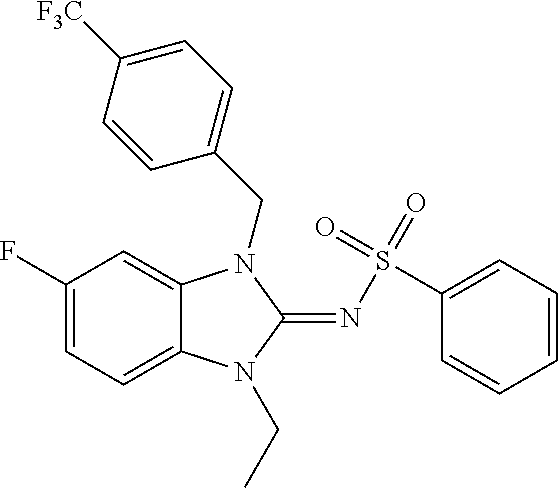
C1(F)=CC=C2C(=C1)N(CC1=CC=C([F3C])C=C1)C(=NS(=O)(C1=CC=CC=C1)=O)N2CC
